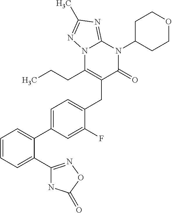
C1=CC=C(C2=NOC(=O)N2)C(C2=CC=C(CC3=C(CCC)N4C(=NC(C)=N4)N(C4CCOCC4)C3=O)C(F)=C2)=C1
